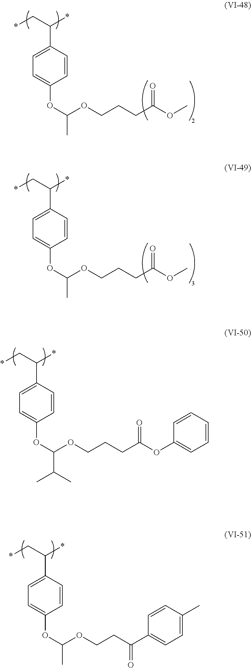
*CC(*)C1=CC=C(OC(OCCCC(OC2=CC=CC=C2)=O)C(C)C)C=C1.*CC(*)C1=CC=C(OC(OCCC(C2=CC=C(C)C=C2)=O)C)C=C1.*CC(*)C1=CC=C(OC(OCCCC(OC)=O)C)C=C1.*CC(*)C1=CC=C(OC(OCCCC(OC)=O)C)C=C1
